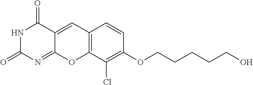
N1C(=O)N=C2C(=CC3=C(O2)C(Cl)=C(OCCCCCO)C=C3)C1=O
